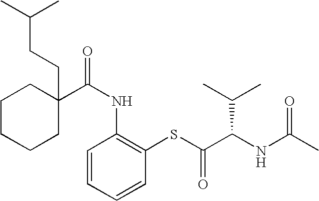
C1CCCC(CCC(C)C)(C(NC2=C(SC(=O)C(NC(C)=O)C(C)C)C=CC=C2)=O)C1
